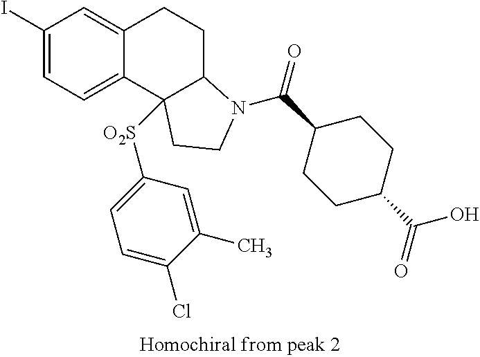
C1(I)=CC=C2C(=C1)CCC1C2([O2S]C2=CC=C(Cl)C(C)=C2)CCN1C(C1CCC(C(=O)O)CC1)=O
